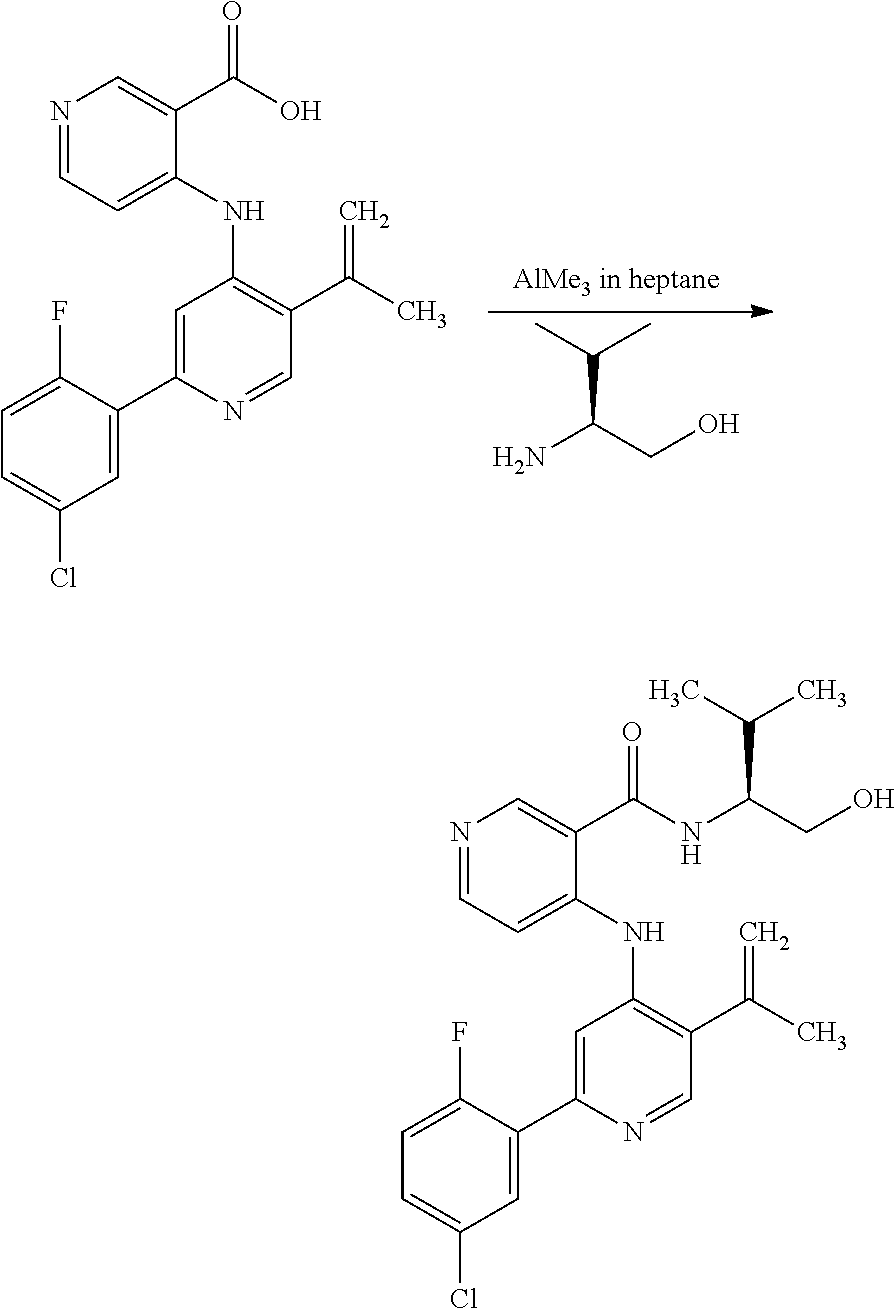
C(C(C)C)(CO)N.N1=CC=C(NC2=C(C(C)=C)C=NC(C3=CC(Cl)=CC=C3F)=C2)C(C(O)=O)=C1.N1=CC=C(NC2=C(C(C)=C)C=NC(C3=CC(Cl)=CC=C3F)=C2)C(C(NC(CO)C(C)C)=O)=C1
